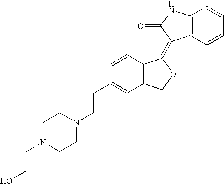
C1=CC(CCN2CCN(CCO)CC2)=CC2=C1C(=C1C3=C(NC1=O)C=CC=C3)OC2
